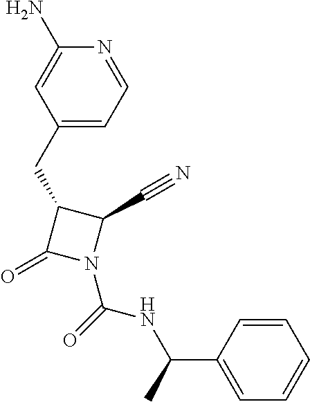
C1(N)=CC(CC2C(=O)N(C(=O)NC(C3=CC=CC=C3)C)C2C#N)=CC=N1
